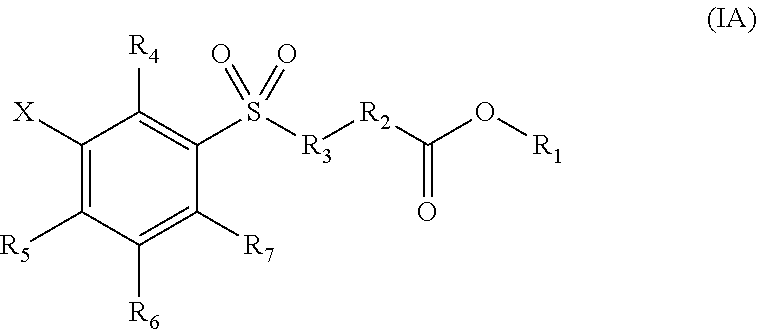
C1([X])=C([R5])C([R6])=C([R7])C(S([R3][R2]C(O[R1])=O)(=O)=O)=C1[R4]
